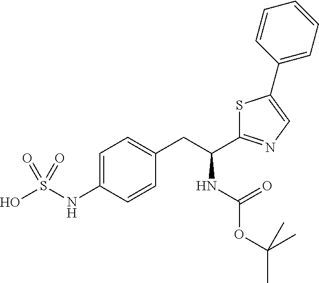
C1=C(NS(O)(=O)=O)C=CC(CC(C2=NC=C(C3=CC=CC=C3)S2)NC(=O)OC(C)(C)C)=C1
